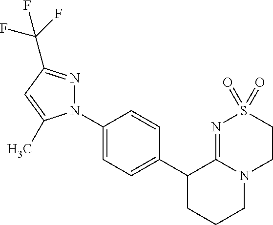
C1(N2N=C(C(F)(F)F)C=C2C)=CC=C(C2CCCN3C2=NS(=O)(=O)CC3)C=C1
